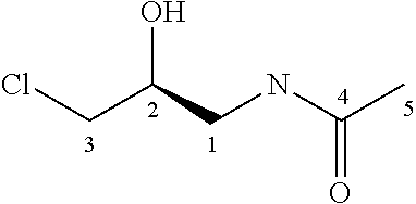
ClCC(CNC(=O)C)O
